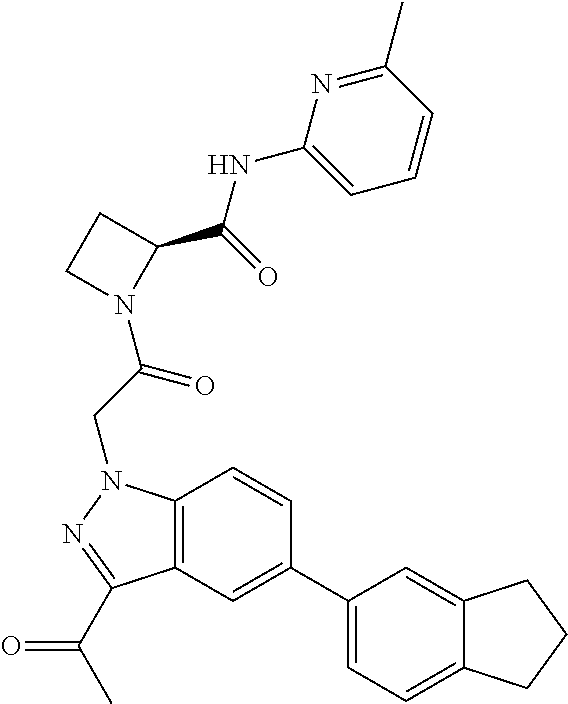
C1(NC(=O)C2N(C(CN3C4=C(C(C(C)=O)=N3)C=C(C3=CC=C5C(=C3)CCC5)C=C4)=O)CC2)=CC=CC(C)=N1
